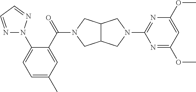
C12C(CN(C(C3=CC(C)=CC=C3N3N=CC=N3)=O)C1)CN(C1=NC(OC)=CC(OC)=N1)C2
